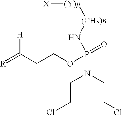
[(CH2)n](NP(N(CCCl)CCCl)(OCCC(=[R])[H])=O)[(Y)p][X]
